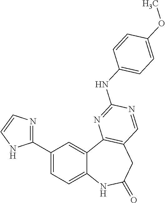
C1(C2=NC=CN2)=CC=C2C(=C1)C1=C(CC(=O)N2)C=NC(NC2=CC=C(OC)C=C2)=N1
